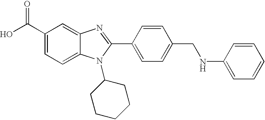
OC(C1=CC=C2C(=C1)N=C(C1=CC=C(CNC3=CC=CC=C3)C=C1)N2C1CCCCC1)=O
